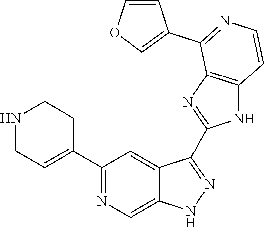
C1(C2=NC=C3C(=C2)C(C2=NC4=C(N2)C=CN=C4C2=COC=C2)=NN3)=CCNCC1
